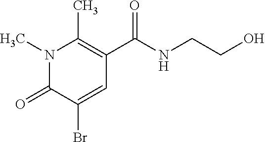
N1(C)C(=O)C(Br)=CC(C(NCCO)=O)=C1C
